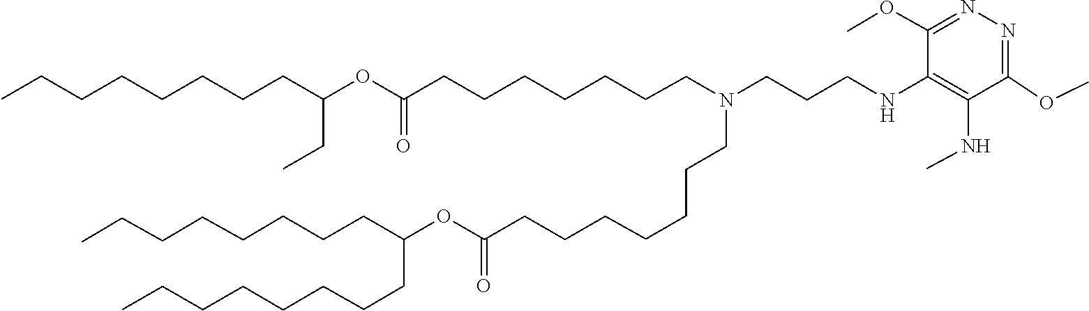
C(CCCCC(CCCCCCCC)OC(=O)CCCCCCCN(CCCNC1=C(NC)C(OC)=NN=C1OC)CCCCCCCC(OC(CC)CCCCCCCC)=O)CCC
